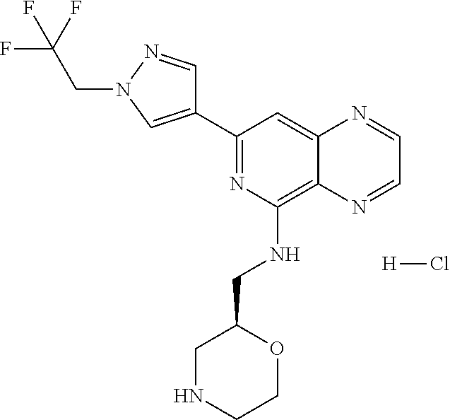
C1(C2=CN(CC(F)(F)F)N=C2)=NC(NCC2CNCCO2)=C2C(=C1)N=CC=N2.[H]Cl
